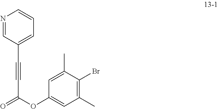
N1=CC(C#CC(=O)OC2=CC(C)=C(Br)C(C)=C2)=CC=C1
